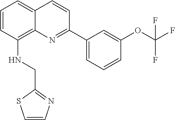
C1=CC(NCC2=NC=CS2)=C2C(=C1)C=CC(C1=CC=CC(OC(F)(F)F)=C1)=N2
